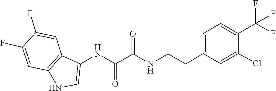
C1=C(Cl)C(C(F)(F)F)=CC=C1CCNC(C(NC1=CNC2=C1C=C(F)C(F)=C2)=O)=O
